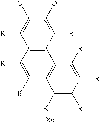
C1([R])=C([R])C2=C(C3=C1C([R])=C([R])C([R])=C3[R])C([R])=C(O)C(O)=C2[R]
